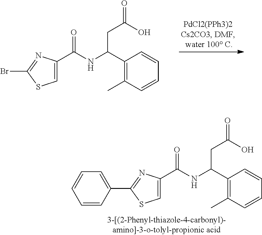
C1(C(NC(=O)C2=CSC(Br)=N2)CC(=O)O)=C(C)C=CC=C1.C1(C(NC(=O)C2=CSC(C3=CC=CC=C3)=N2)CC(=O)O)=C(C)C=CC=C1
